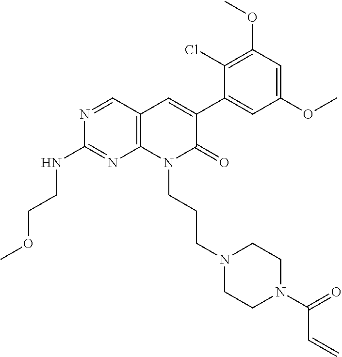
C1(NCCOC)=NC2=C(C=C(C3=CC(OC)=CC(OC)=C3Cl)C(=O)N2CCCN2CCN(C(C=C)=O)CC2)C=N1
